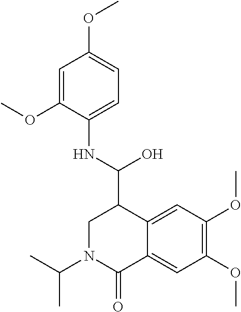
C1N(C(C)C)C(=O)C2=CC(OC)=C(OC)C=C2C1C(NC1=CC=C(OC)C=C1OC)O
